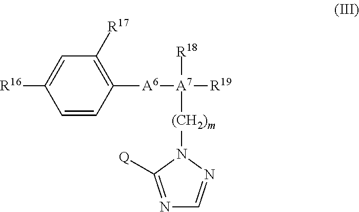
C1=CC([A6][A7]([R19])([R18])[(CH2)m]N2C([Q])=NC=N2)=C([R17])C=C1[R16]
